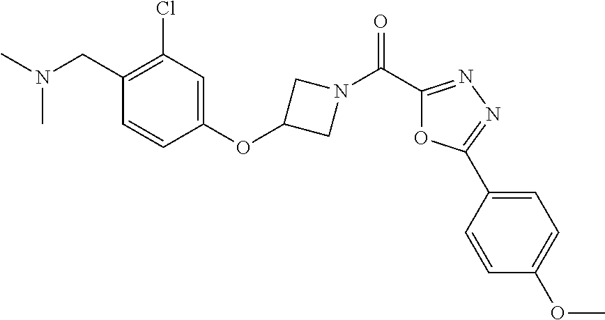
N1(C(C2=NN=C(C3=CC=C(OC)C=C3)O2)=O)CC(OC2=CC(Cl)=C(CN(C)C)C=C2)C1
